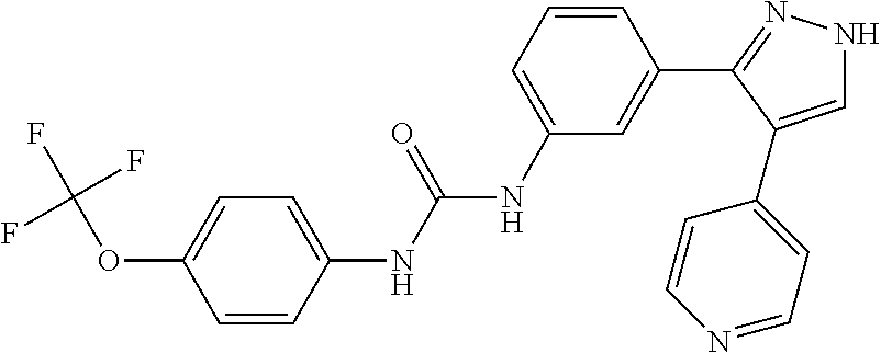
C1=C(OC(F)(F)F)C=CC(NC(NC2=CC=CC(C3=NNC=C3C3=CC=NC=C3)=C2)=O)=C1
